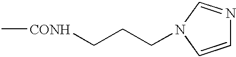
C(C[CONH]C)CN1C=NC=C1
